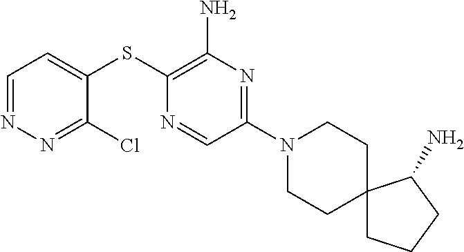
C1=C(SC2=C(N)N=C(N3CCC4(CC3)CCCC4N)C=N2)C(Cl)=NN=C1
